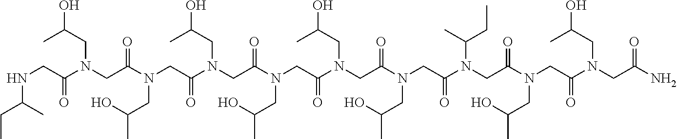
N(CC(N(CC(N(CC(N(CC(N(CC(N(CC(N(CC(N(CC(N(CC(N(CC(N)=O)CC(C)O)=O)CC(C)O)=O)C(C)CC)=O)CC(C)O)=O)CC(O)C)=O)CC(C)O)=O)CC(C)O)=O)CC(C)O)=O)CC(C)O)=O)C(CC)C
